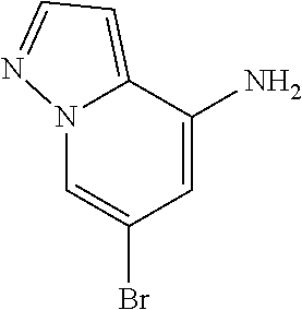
C1=C(N)C2=CC=NN2C=C1Br
